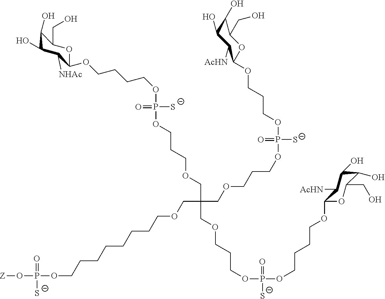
[Z]OP(=O)([S-])OCCCCCCCCOCC(COCCCOP([S-])(=O)OCCCOC1OC(CO)C(O)C(O)C1[AcHN])(COCCCOP(OCCCCOC1OC(CO)C(O)C(O)C1[NHAc])([S-])=O)COCCCOP(OCCCCOC1OC(CO)C(O)C(O)C1[AcHN])(=O)[S-]
